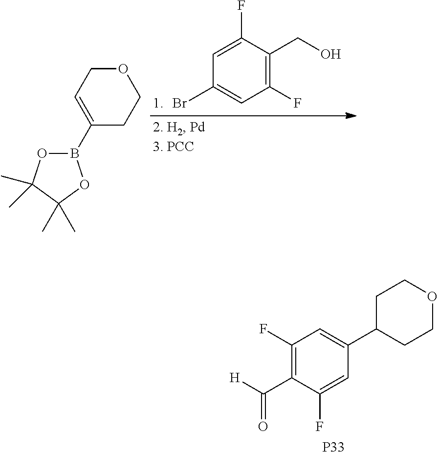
C1=C(F)C(CO)=C(F)C=C1Br.C1(B2OC(C)(C)C(C)(C)O2)=CCOCC1.[P33].C1=C(F)C(C([H])=O)=C(F)C=C1C1CCOCC1
